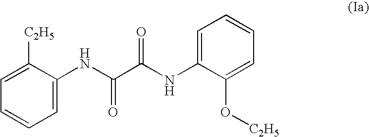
C1([C2H5])=CC=CC=C1NC(C(NC1=CC=CC=C1O[C2H5])=O)=O
